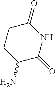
NC1C(=O)NC(=O)CC1
